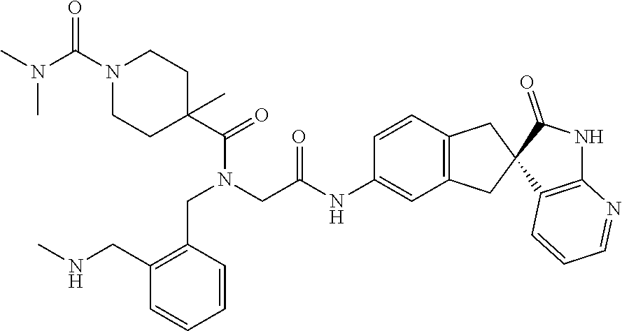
N(C(N1CCC(C(N(CC(=O)NC2=CC3=C(C=C2)CC2(C3)C3=C(NC2=O)N=CC=C3)CC2=C(CNC)C=CC=C2)=O)(C)CC1)=O)(C)C
